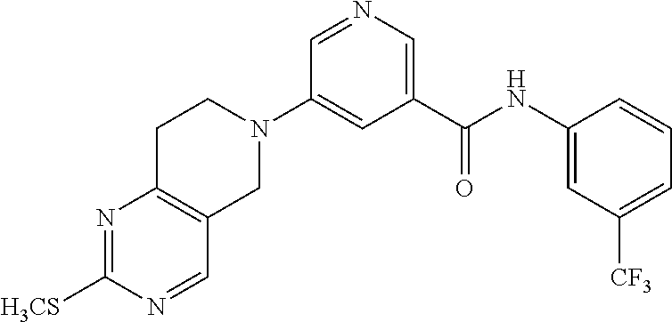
N1=C([H3CS])N=CC2=C1CCN(C1=CC(C(NC3=CC([CF3])=CC=C3)=O)=CN=C1)C2
